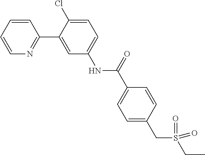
C1=CC=CN=C1C1=CC(NC(C2=CC=C(CS(CC)(=O)=O)C=C2)=O)=CC=C1Cl
